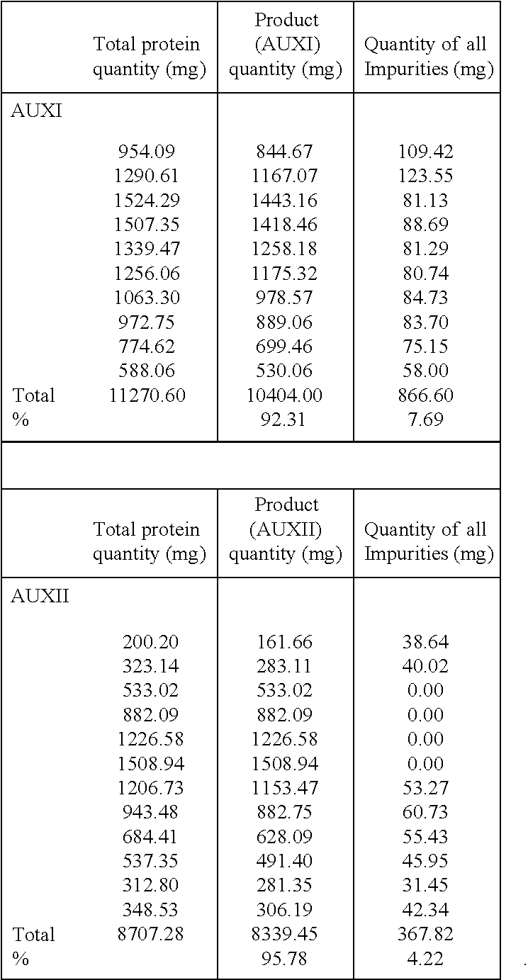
C1CC2C34CC1CC1CC(C3)C3CC45C2CC5CC3C2C3CC4C5CCC6CC57C(C16)C2C347.[AUXI].[AUXII]
